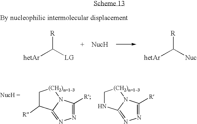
[R]C([hetAr])[LG].[R]C([hetAr])[Nuc].N1=C([R])N2C(=N1)C([R])C[(CH2)n=13]2.N1=C([R])N2C(=N1)NC[(CH2)n=13]2
